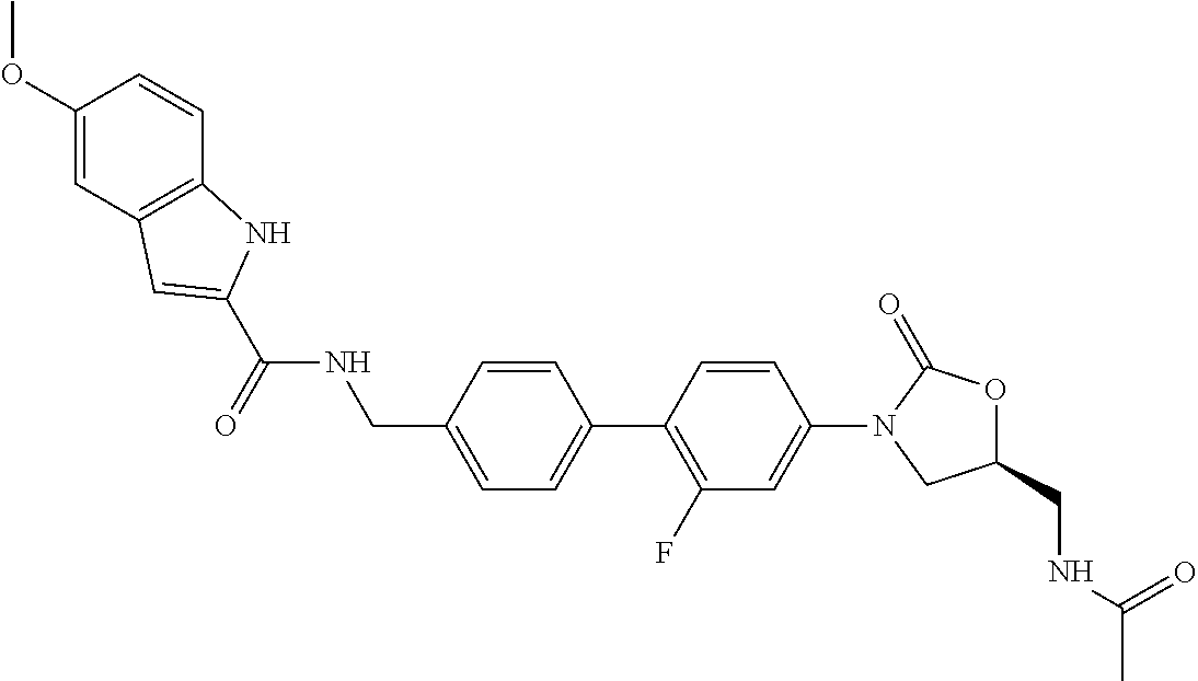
C(C1=CC=C(C2=C(F)C=C(N3CC(CNC(C)=O)OC3=O)C=C2)C=C1)NC(=O)C1=CC2=C(C=CC(OC)=C2)N1
